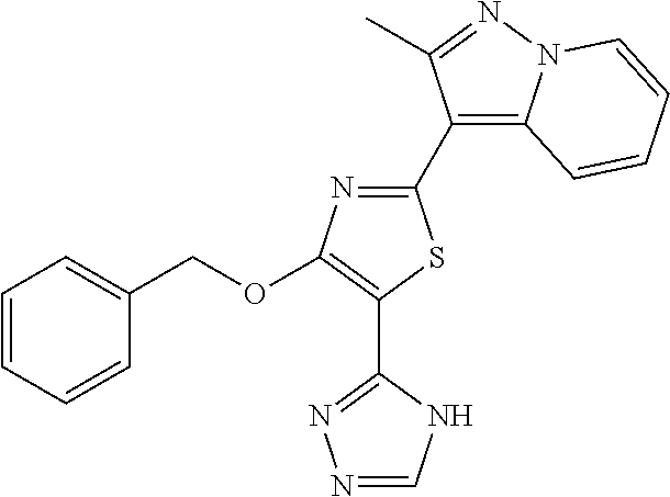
C1=CC=CC(COC2=C(C3=NN=CN3)SC(C3=C4N(N=C3C)C=CC=C4)=N2)=C1
